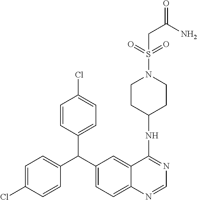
C1=C(Cl)C=CC(C(C2=CC=C3C(=C2)C(NC2CCN(S(=O)(=O)CC(=O)N)CC2)=NC=N3)C2=CC=C(Cl)C=C2)=C1
